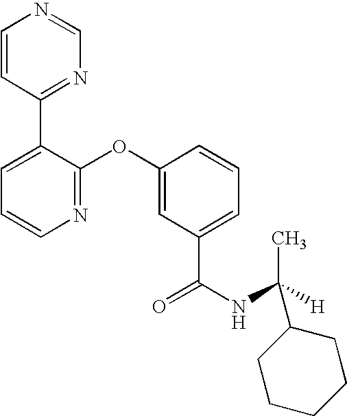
N1=C(OC2=CC(C(NC([H])(C)C3CCCCC3)=O)=CC=C2)C(C2=NC=NC=C2)=CC=C1
